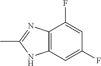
C12=C(C=C(F)C=C1F)NC(C)=N2
